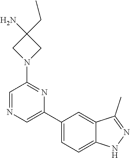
C1(C2=CN=CC(N3CC(CC)(N)C3)=N2)=CC=C2C(=C1)C(C)=NN2
